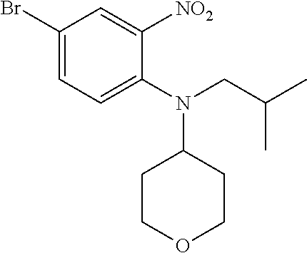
C1COCCC1N(CC(C)C)C1=CC=C(Br)C=C1[NO2]
